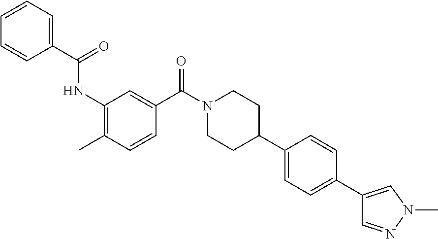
C1(C(=O)NC2=C(C)C=CC(C(N3CCC(C4=CC=C(C5=CN(C)N=C5)C=C4)CC3)=O)=C2)=CC=CC=C1
